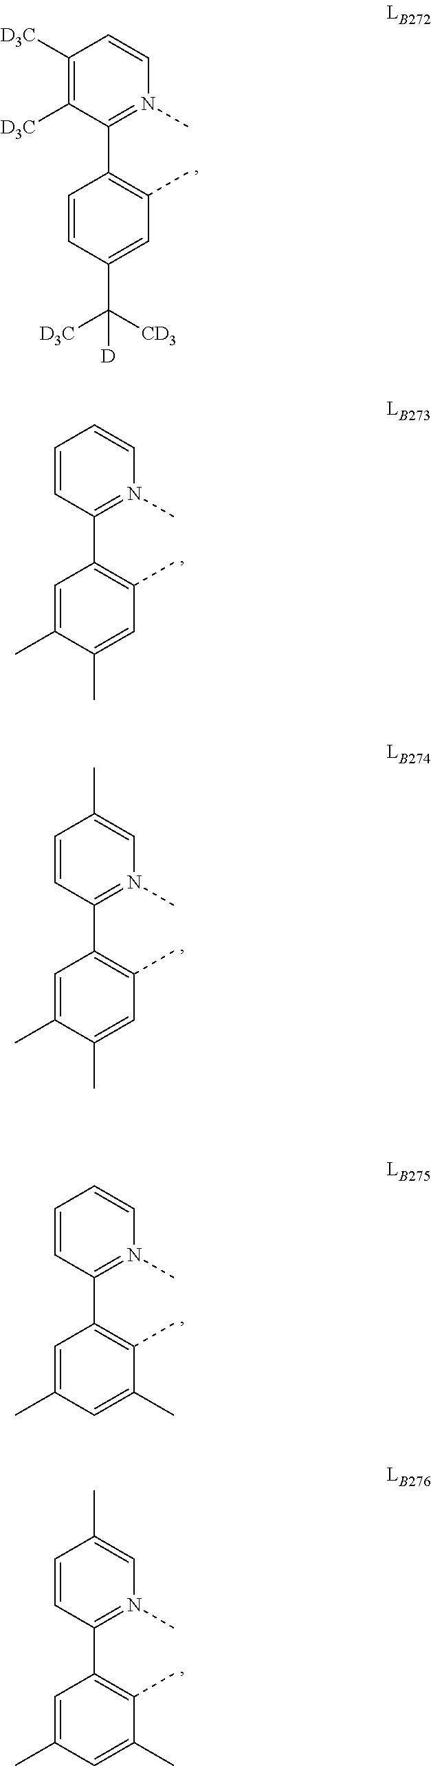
C1(C2=C(C)C=C(C([D])([D3C])[CD3])C=C2)=N(C)C=CC([D3C])=C1[D3C].C1(C2=C(C)C=C(C)C(C)=C2)=N(C)C=CC=C1.C1(C2=C(C)C=C(C)C(C)=C2)=N(C)C=C(C)C=C1.C1(C2=C(C)C(C)=CC(C)=C2)=N(C)C=CC=C1.C1(C2=C(C)C(C)=CC(C)=C2)=N(C)C=C(C)C=C1
